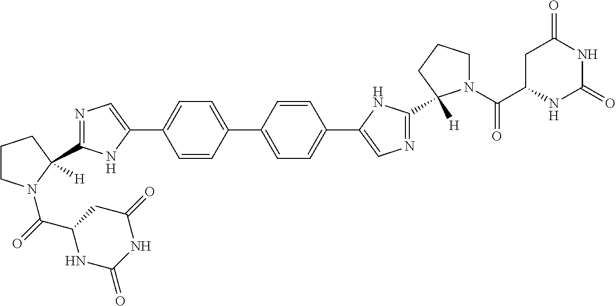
C1CN(C(=O)C2NC(=O)NC(=O)C2)C(C2=NC=C(C3=CC=C(C4=CC=C(C5=CN=C(C6([H])N(C(C7NC(=O)NC(=O)C7)=O)CCC6)N5)C=C4)C=C3)N2)([H])C1
